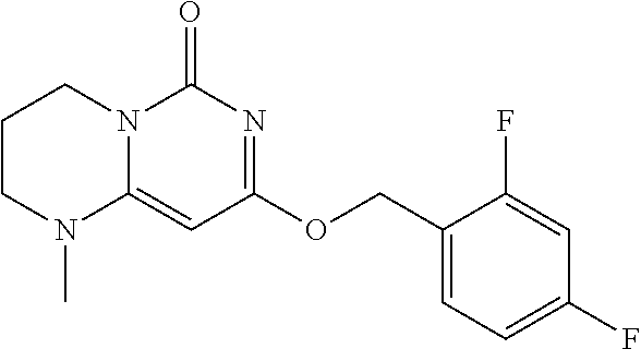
C1CN(C)C2=CC(OCC3=CC=C(F)C=C3F)=NC(=O)N2C1
